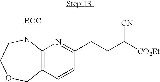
C12=C(C=CC(CCC([CO2Et])[CN])=N1)COCCN2[BOC]
